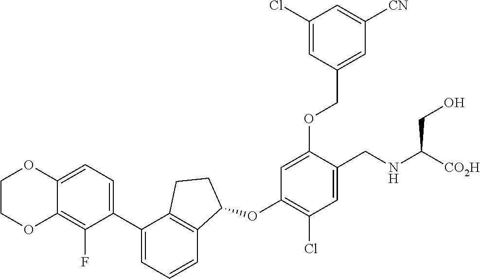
C1COC2=C(F)C(C3=CC=CC4=C3CCC4OC3=C(Cl)C=C(CNC([CO2H])CO)C(OCC4=CC([CN])=CC(Cl)=C4)=C3)=CC=C2O1
